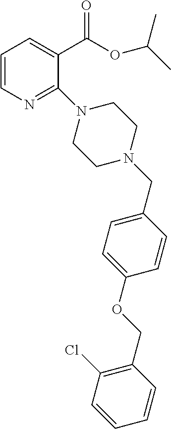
C1=CN=C(N2CCN(CC3=CC=C(OCC4=C(Cl)C=CC=C4)C=C3)CC2)C(C(=O)OC(C)C)=C1
